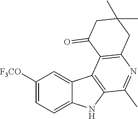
C1([F3CO])=CC=C2C(=C1)C1=C(N2)C(C)=NC2=C1C(=O)CC(C)(C)C2
